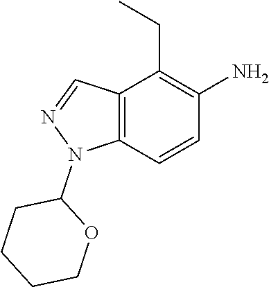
C12=C(C=CC(N)=C1CC)N(C1CCCCO1)N=C2
